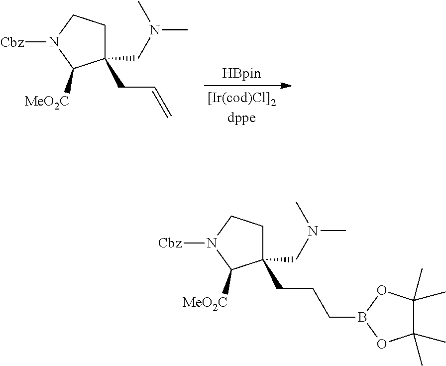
C1C(CC=C)(CN(C)C)C([MeO2C])N([Cbz])C1.C1C(CCCB2OC(C)(C)C(C)(C)O2)(CN(C)C)C([MeO2C])N([Cbz])C1
